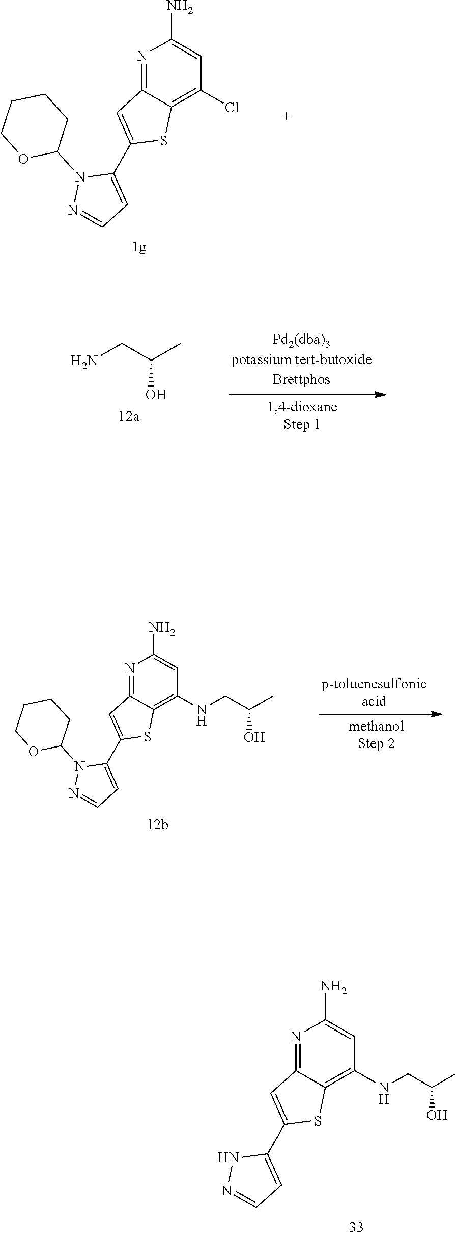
N1=C2C(=C(Cl)C=C1N)SC(C1=CC=NN1C1CCCCO1)=C2.NCC(C)O.N1=C2C(=C(NCC(C)O)C=C1N)SC(C1=CC=NN1C1CCCCO1)=C2.N1=C2C(=C(NCC(C)O)C=C1N)SC(C1=CC=NN1)=C2
